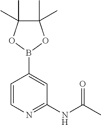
C(NC1=NC=CC(B2OC(C)(C)C(C)(C)O2)=C1)(C)=O
